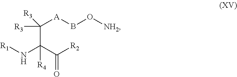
[R1]NC(C([R2])=O)(C([R3])([A]BO[NH2])[R3])[R4]
